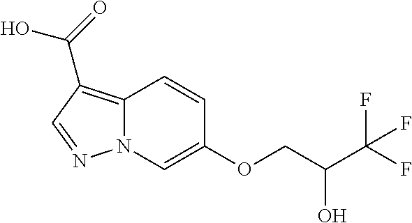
C12=C(C(=O)O)C=NN1C=C(OCC(O)C(F)(F)F)C=C2
